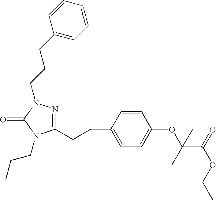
C1(CCC2=CC=C(OC(C(=O)OCC)(C)C)C=C2)=NN(CCCC2=CC=CC=C2)C(=O)N1CCC
